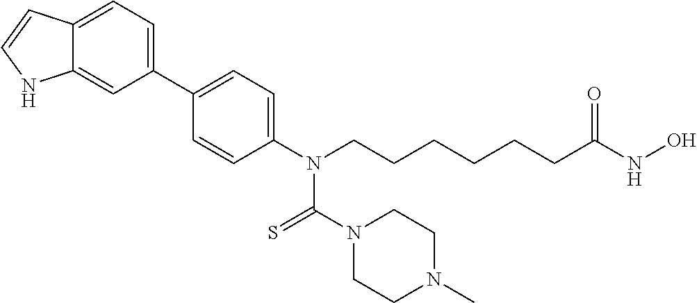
C12=CC=C(C3=CC=C(N(CCCCCCC(NO)=O)C(N4CCN(C)CC4)=S)C=C3)C=C1NC=C2
